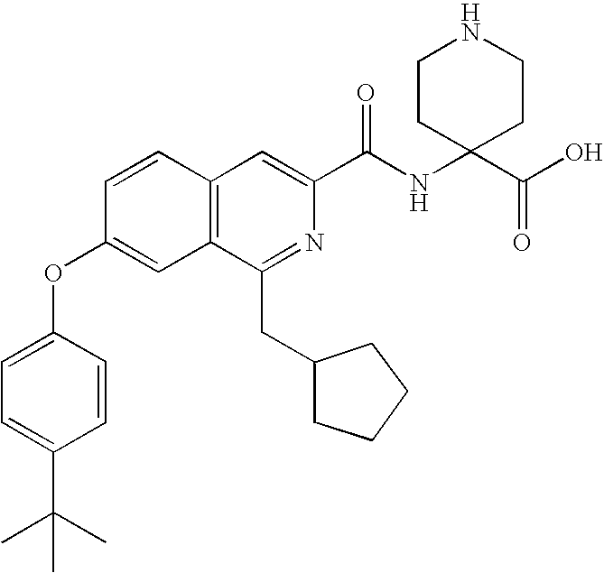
C1=CC2=C(C=C1OC1=CC=C(C(C)(C)C)C=C1)C(CC1CCCC1)=NC(C(NC1(C(O)=O)CCNCC1)=O)=C2
